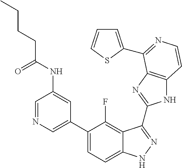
C1=C(C2=CC=C3C(=C2F)C(C2=NC4=C(N2)C=CN=C4C2=CC=CS2)=NN3)C=C(NC(CCCC)=O)C=N1
